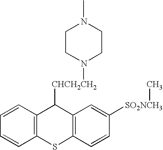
C12=C(C=CC=C1)C([CHCH2CH2]N1CCN(C)CC1)C1=C(S2)C=CC([SO2NCH3]C)=C1
